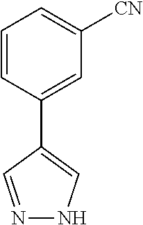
C1(C2=CNN=C2)=CC([CN])=CC=C1
